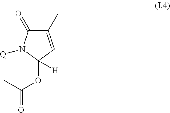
C1(C)=CC(OC(=O)C)([H])N([Q])C1=O
